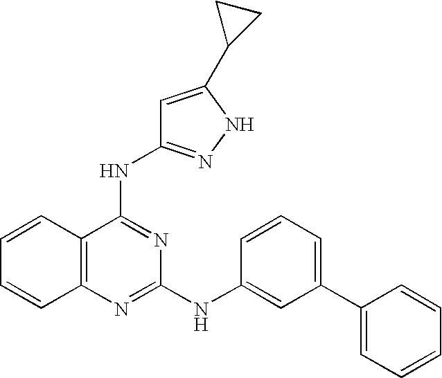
C1=CC2=C(C=C1)N=C(NC1=CC(C3=CC=CC=C3)=CC=C1)N=C2NC1=NNC(C2CC2)=C1
